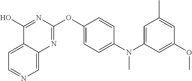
C1=C2C(=CN=C1)N=C(OC1=CC=C(N(C3=CC(C)=CC(OC)=C3)C)C=C1)N=C2O
